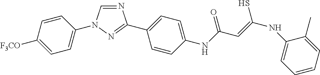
N1=CN(C2=CC=C([F3CO])C=C2)N=C1C1=CC=C(NC(C=C(S)NC2=CC=CC=C2C)=O)C=C1
